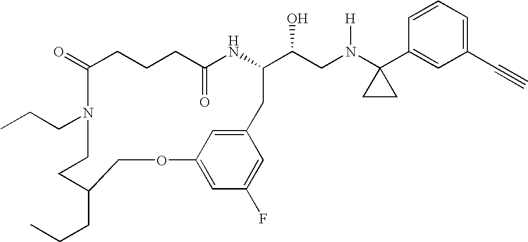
C1(=O)CCCC(=O)NC(C(CN(C2(C3=CC(C#C)=CC=C3)CC2)[H])O)CC2=CC(=CC(F)=C2)OCC(CCC)CCN1CCC
